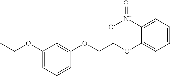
C1(OCC)=CC=CC(OCCOC2=CC=CC=C2[N+](=O)[O-])=C1
